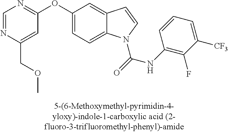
C1=NC(COC)=CC(OC2=CC=C3C(=C2)C=CN3C(=O)NC2=C(F)C([CF3])=CC=C2)=N1
